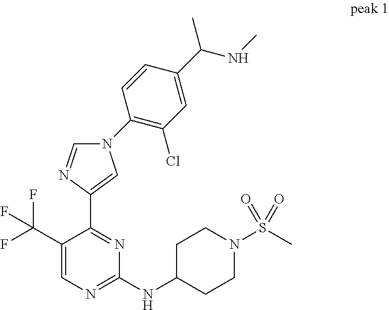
C1(NC2CCN(S(C)(=O)=O)CC2)=NC=C(C(F)(F)F)C(C2=CN(C3=C(Cl)C=C(C(NC)C)C=C3)C=N2)=N1
